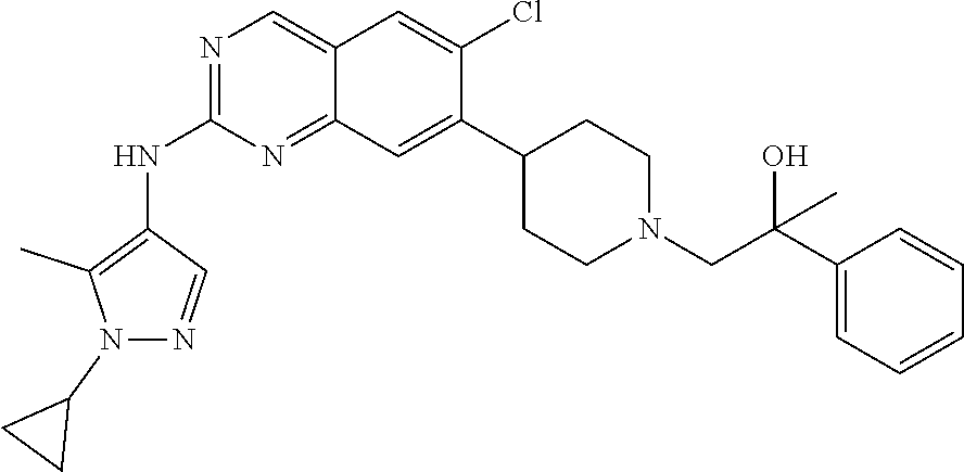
C12=CN=C(NC3=C(C)N(C4CC4)N=C3)N=C1C=C(C1CCN(CC(O)(C3=CC=CC=C3)C)CC1)C(Cl)=C2
